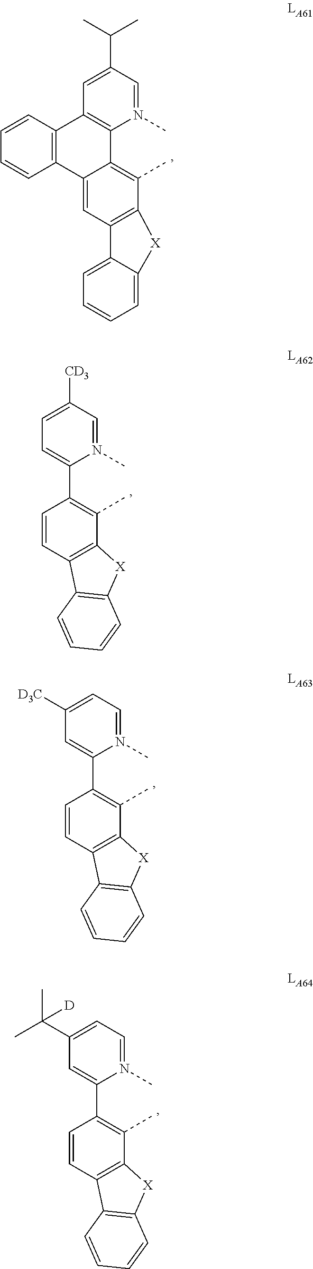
C12=CC3=C(C(C)=C1C1=C(C=C(C(C)C)C=N1C)C1=C2C=CC=C1)[X]C1=CC=CC=C31.C1=CC2=C(C(C)=C1C1=CC=C([CD3])C=N1C)[X]C1=C2C=CC=C1.C1=CC2=C(C(C)=C1C1=CC([D3C])=CC=N1C)[X]C1=C2C=CC=C1.C1=CC2=C(C(C)=C1C1=CC(C(C)(C)[D])=CC=N1C)[X]C1=C2C=CC=C1
